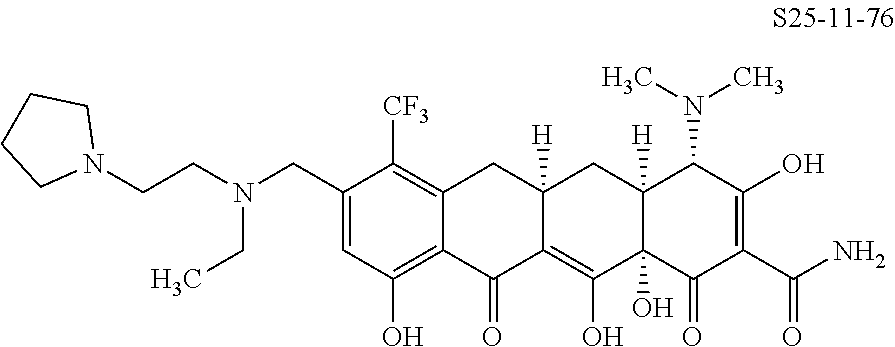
C1(CN(CCN2CCCC2)CC)=CC(O)=C2C(=C1[CF3])CC1([H])C(=C(O)C3(O)C([H])(C1)C(N(C)C)C(O)=C(C(N)=O)C3=O)C2=O
